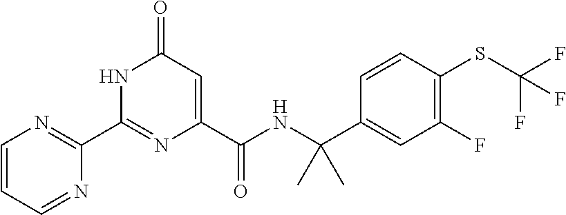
C1(=O)C=C(C(NC(C2=CC(F)=C(SC(F)(F)F)C=C2)(C)C)=O)N=C(C2=NC=CC=N2)N1
